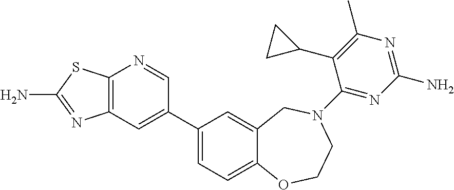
C12=C(C=C(C3=CC=C4C(=C3)CN(C3=NC(N)=NC(C)=C3C3CC3)CCO4)C=N1)N=C(N)S2
